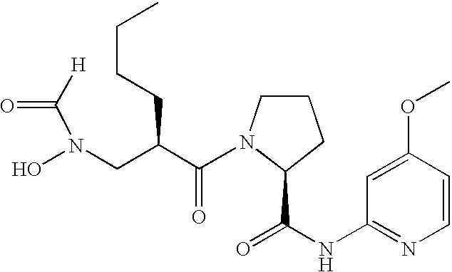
[H]C(N(O)CC(C(N1C(C(=O)NC2=NC=CC(OC)=C2)CCC1)=O)CCCC)=O
